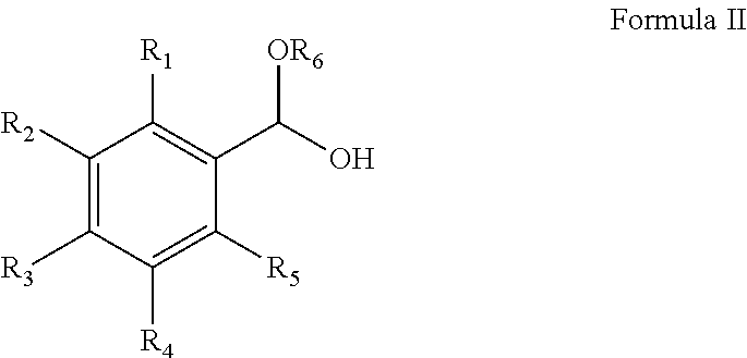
C1([R2])=C([R3])C([R4])=C([R5])C(C(O)[OR6])=C1[R1]
